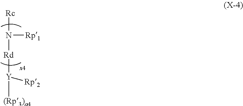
[Rc]N([Rd][Y]([Rp2])[(Rp3)a4])[Rp1]
